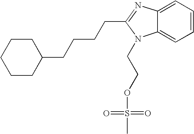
C1CCCCC1CCCCC1=NC2=CC=CC=C2N1CCOS(C)(=O)=O
